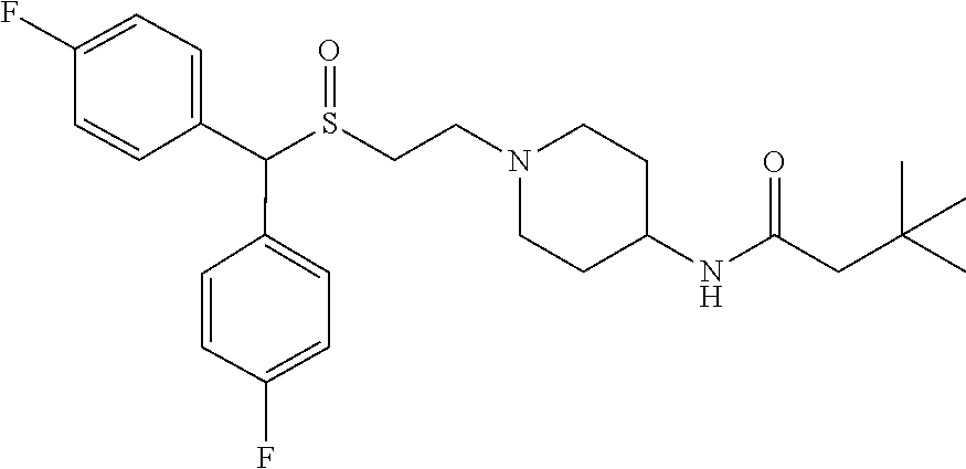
S(CCN1CCC(NC(CC(C)(C)C)=O)CC1)(C(C1=CC=C(F)C=C1)C1=CC=C(F)C=C1)=O
